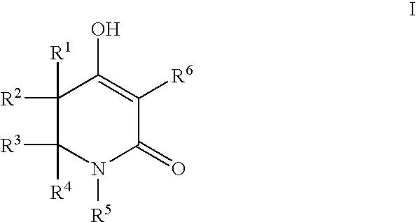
C1([R2])([R1])C([R3])([R4])N([R5])C(=O)C([R6])=C1O
